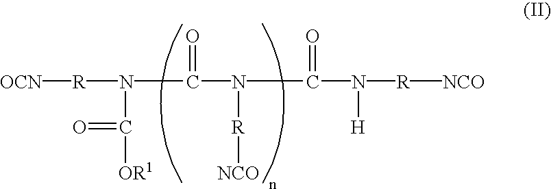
[R]([OCN])N(C([OR1])=O)C(N([R][NCO])C(N([R][NCO])[H])=O)=O
